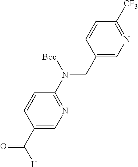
C1(CN(C2=NC=C(C([H])=O)C=C2)[Boc])=CN=C([CF3])C=C1
